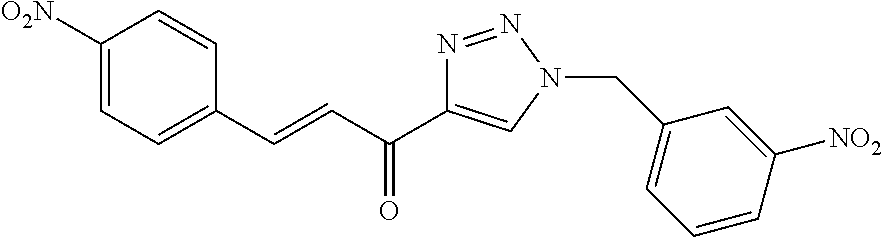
C1([O2N])=CC=C(C=CC(=O)C2=CN(CC3=CC=CC([NO2])=C3)N=N2)C=C1
